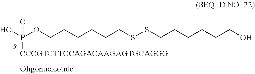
P(OCCCCCCSSCCCCCCO)(O)([CCCGTCTTCCAGACAAGAGTGCAGGG])=O
